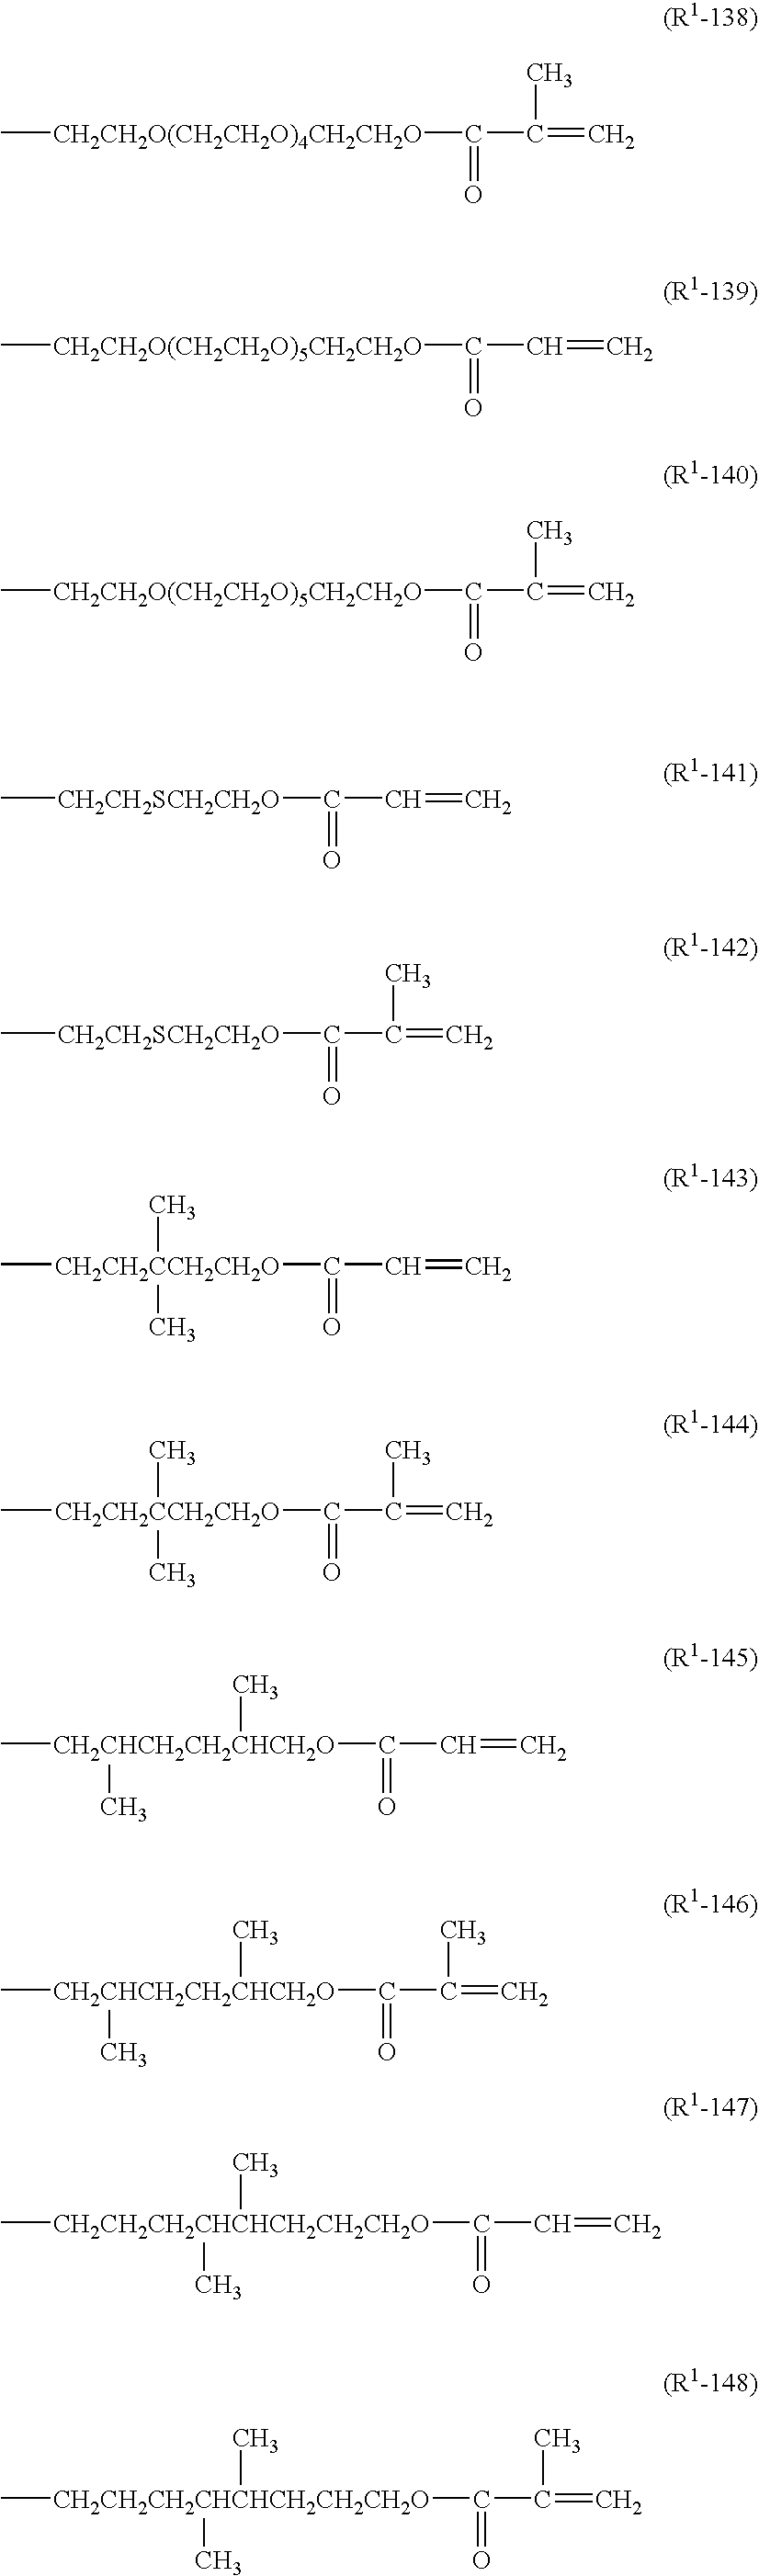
C(=O)(C(=C)C)[CH2CH2SCH2CH2O]C.C(=O)(C(=C)C)[CH2CH2O(CH2CH2O)4CH2CH2O]C.C(=O)(C=C)[CH2CH2O(CH2CH2O)5CH2CH2O]C.C(=O)(C(=C)C)[CH2CH2O(CH2CH2O)5CH2CH2O]C.C(=O)(C=C)[CH2CH2SCH2CH2O]C.C(=O)(C(=C)C)[CH2CH2CCH2CH2O](C)(C)C.C(=O)(C=C)[CH2CH2CCH2CH2O](C)(C)C.C(=O)(C(=C)C)[CH2CHCH2CH2CHCH2O](C)(C)C.C(=O)(C=C)[CH2CHCH2CH2CHCH2O](C)(C)C.C(=O)(C(=C)C)[CH2CH2CH2CHCHCH2CH2CH2O](C)(C)C.C(=O)(C=C)[CH2CH2CH2CHCHCH2CH2CH2O](C)(C)C
